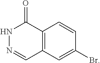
C12=C(C=C(Br)C=C1)C=NNC2=O
